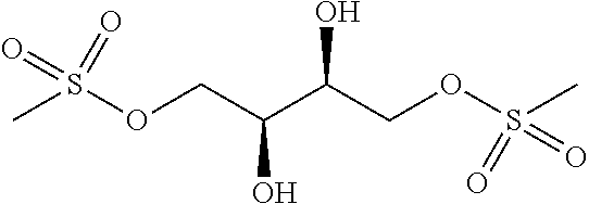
CS(OCC(C(COS(C)(=O)=O)O)O)(=O)=O
